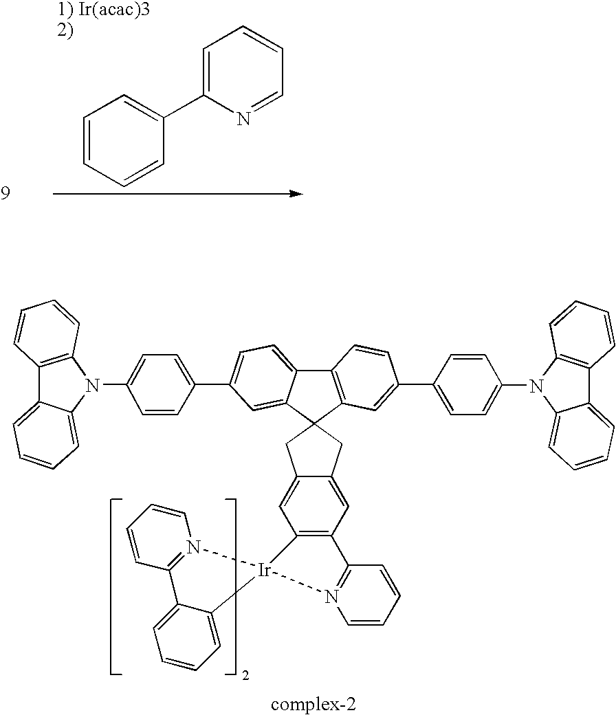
[1) Ir(acac)32)].C1=C(C2=CC=CC=C2)N=CC=C1.C1C2=CC3=C(C=C2CC12C1=CC(C4=CC=C(N5C6=CC=CC=C6C6=C5C=CC=C6)C=C4)=CC=C1C1=C2C=C(C2=CC=C(N4C5=CC=CC=C5C5=C4C=CC=C5)C=C2)C=C1)C1=N(C=CC=C1)[Ir]31N2=C(C=CC=C2)C2=CC=CC=C21
